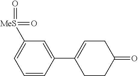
C1([MeS](=O)=O)=CC=CC(C2=CCC(=O)CC2)=C1
